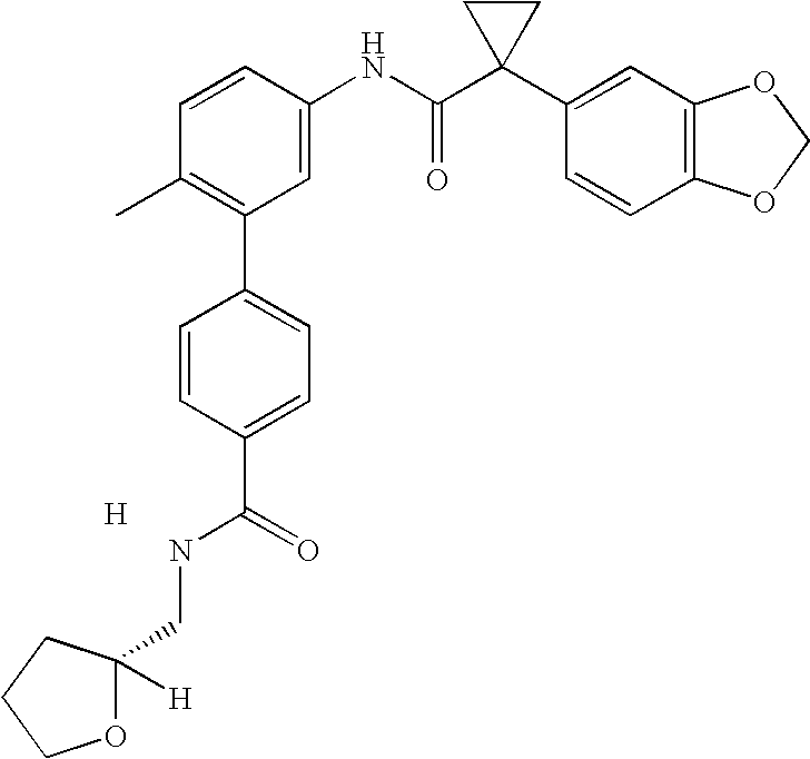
C1=CC(NC(C2(C3=CC4=C(C=C3)OCO4)CC2)=O)=CC(C2=CC=C(C(NCC3([H])OCCC3)=O)C=C2)=C1C.[H]
